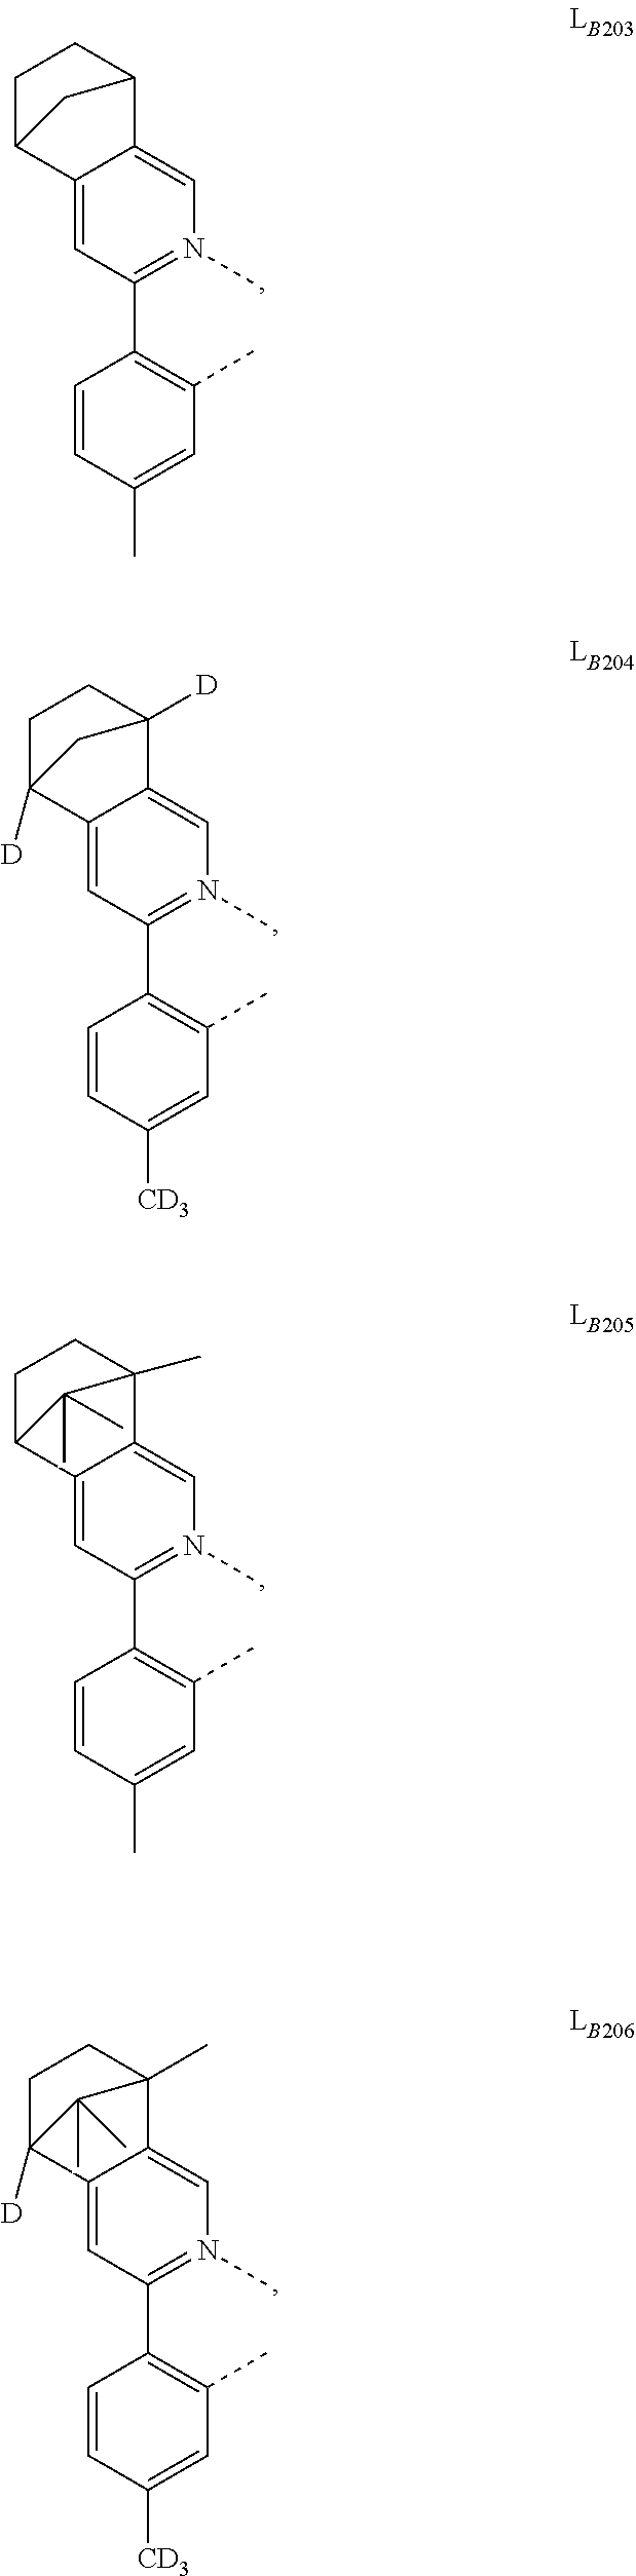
C12=CC(C3=C(C)C=C(C)C=C3)=N(C)C=C1C1CCC2C1.C12=CC(C3=C(C)C=C([CD3])C=C3)=N(C)C=C1C1([D])CCC2([D])C1.C12=CC(C3=C(C)C=C(C)C=C3)=N(C)C=C1C1(C)CCC2C1(C)C.C12=CC(C3=C(C)C=C([CD3])C=C3)=N(C)C=C1C1(C)CCC2([D])C1(C)C
